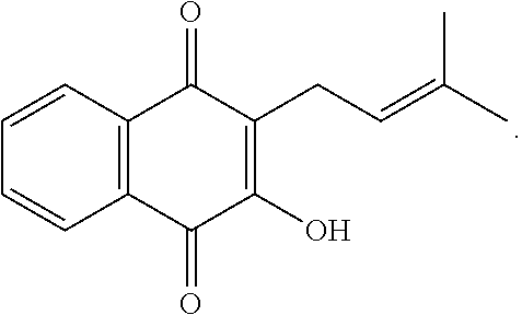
O=C1C(CC=C(C)C)=C(O)C(=O)C2=C1C=CC=C2
